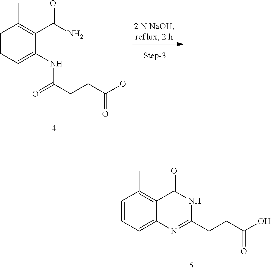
C1=CC=C2C(=C1C)C(=O)NC(CCC(O)=O)=N2.C1=CC=C(NC(CCC(O)=O)=O)C(C(N)=O)=C1C
